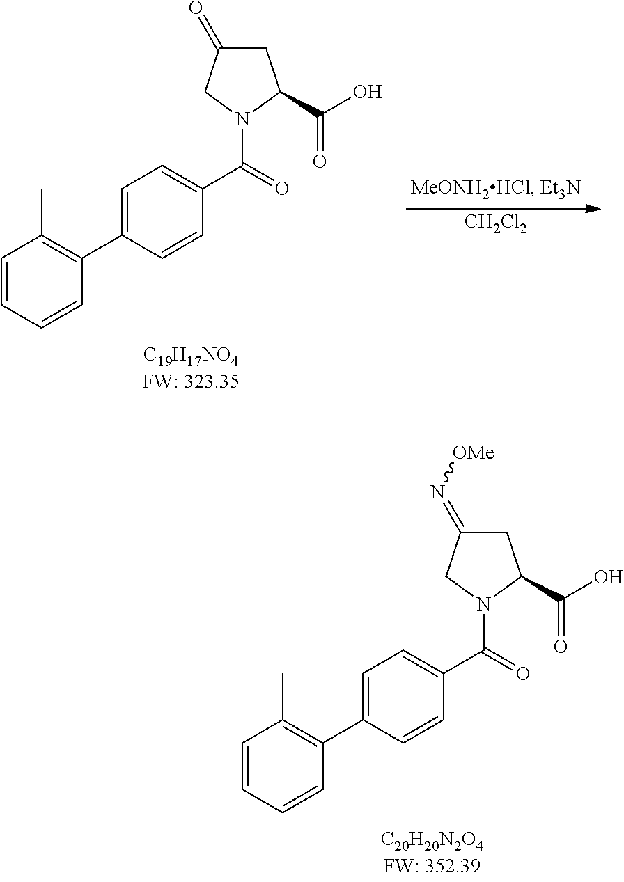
C1(C(=O)N2CC(=N[OMe])CC2C(O)=O)=CC=C(C2=C(C)C=CC=C2)C=C1.C1(C(=O)N2CC(=O)CC2C(O)=O)=CC=C(C2=C(C)C=CC=C2)C=C1.[CH2Cl2]
